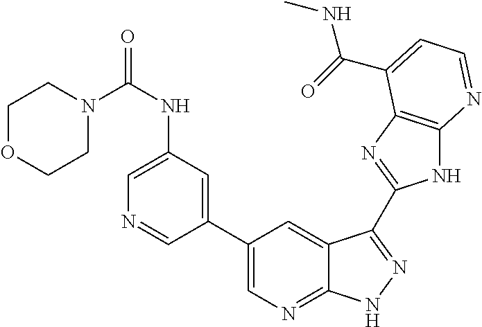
C1(C2=CN=C3C(=C2)C(C2=NC4=C(N2)N=CC=C4C(=O)NC)=NN3)=CC(NC(N2CCOCC2)=O)=CN=C1
